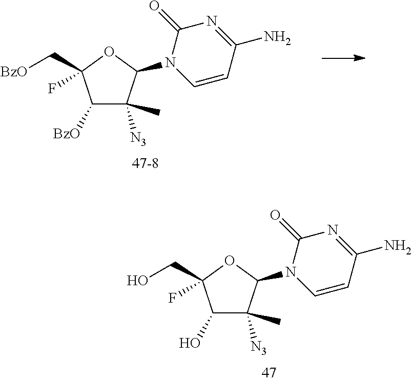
C1([BzO])C(C)([N3])C(N2C=CC(N)=NC2=O)OC1(C[BzO])F.C1(O)C(C)([N3])C(N2C=CC(N)=NC2=O)OC1(CO)F
